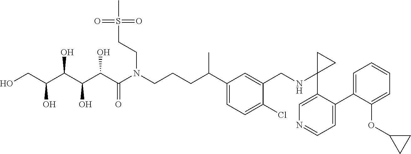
C1(C2=CC=NC=C2C2(NCC3=CC(C(CCCN(C(C(C(C(C(CO)O)O)O)O)=O)CCS(=O)(=O)C)C)=CC=C3Cl)CC2)=CC=CC=C1OC1CC1
